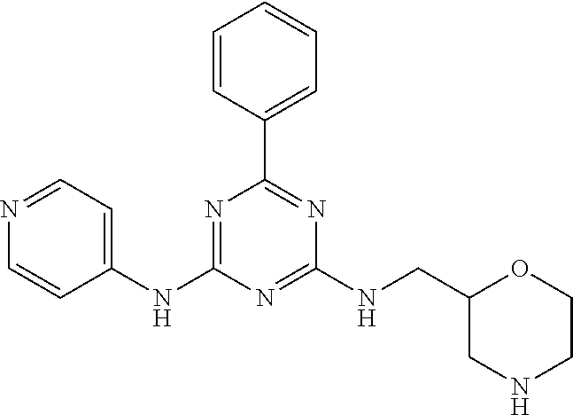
C1(NC2=CC=NC=C2)=NC(C2=CC=CC=C2)=NC(NCC2CNCCO2)=N1
